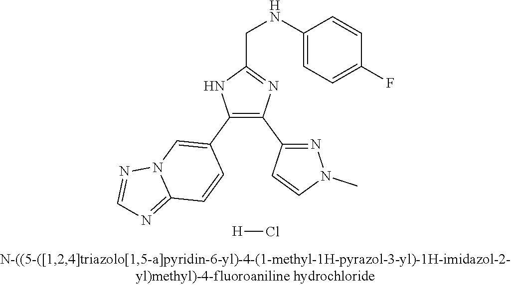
C1(NCC2=NC(C3=NN(C)C=C3)=C(C3=CN4C(=NC=N4)C=C3)N2)=CC=C(F)C=C1.[H]Cl
